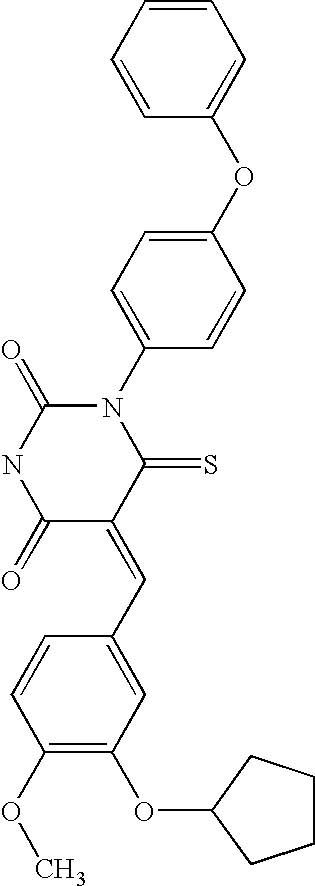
C1=CC=CC(OC2=CC=C(N3C(=O)NC(=O)C(=CC4=CC(OC5CCCC5)=C(OC)C=C4)C3=S)C=C2)=C1
